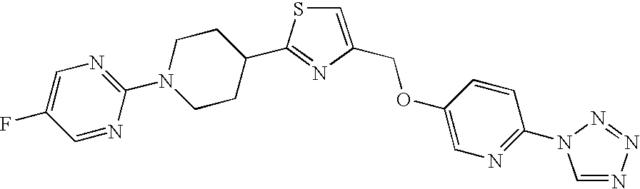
C1=C(COC2=CN=C(N3C=NN=N3)C=C2)N=C(C2CCN(C3=NC=C(F)C=N3)CC2)S1
